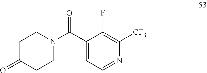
C1C(=O)CCN(C(C2=CC=NC([CF3])=C2F)=O)C1
